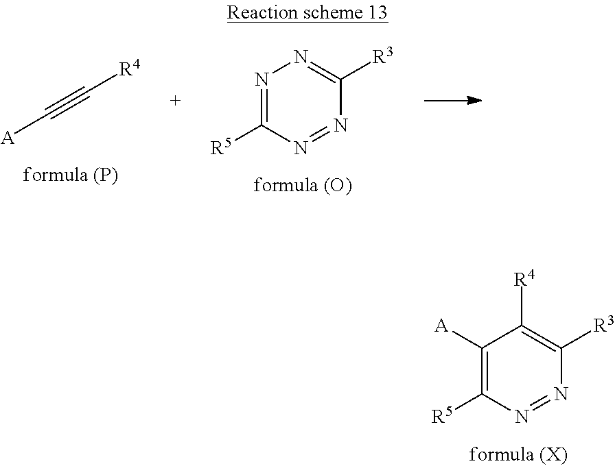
C1([A])=C([R5])N=NC([R3])=C1[R4].[A]C#C[R4].N1=C([R5])N=NC([R3])=N1
